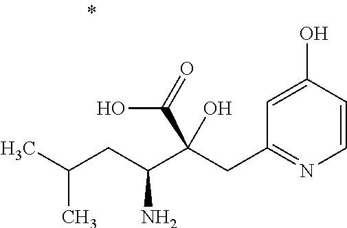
C1=CC(O)=CC(CC(C(CC(C)C)N)(C(=O)O)O)=N1
